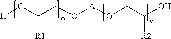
[H]OC(CO[A]OCC(O)[R2])[R1]
